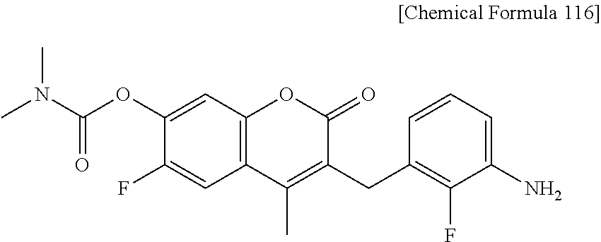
C1(F)=CC2=C(C=C1OC(N(C)C)=O)OC(=O)C(CC1=C(F)C(N)=CC=C1)=C2C
